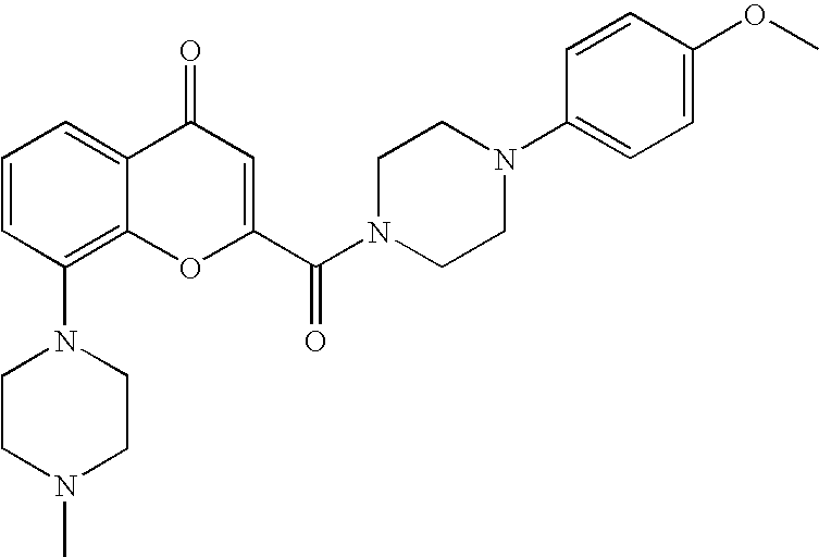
C1=CC(N2CCN(C)CC2)=C2C(=C1)C(=O)C=C(C(N1CCN(C3=CC=C(OC)C=C3)CC1)=O)O2
